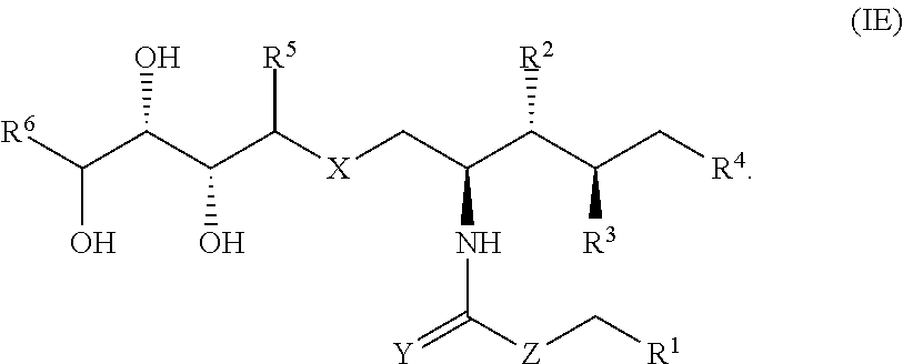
C(C(C(C([X]CC(C(C([R3])C[R4])[R2])NC(=[Y])[Z]C[R1])[R5])O)O)([R6])O
